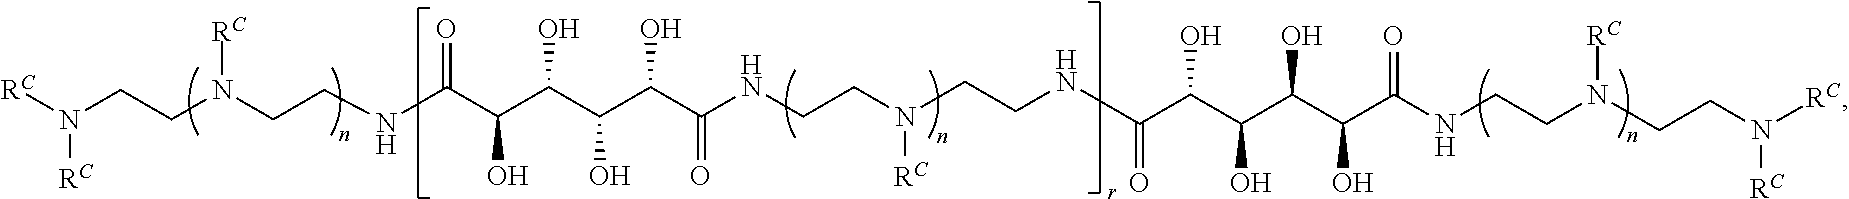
[RC]N(CCN(CCNC(C(O)C(C(C(C(NCCN(CCNC(C(C(C(C(C(NCCN([RC])CCN([RC])[RC])=O)O)O)O)O)=O)[RC])=O)O)O)O)=O)[RC])[RC]
